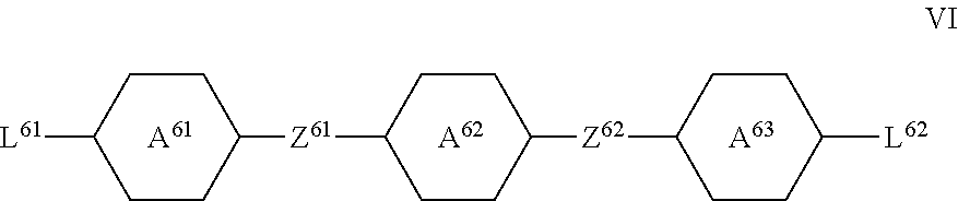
C1CC([Z61]C2CCC([Z62]C3CCC([L62])CC3)CC2)CCC1[L61].[A62].[A61].[A63]
